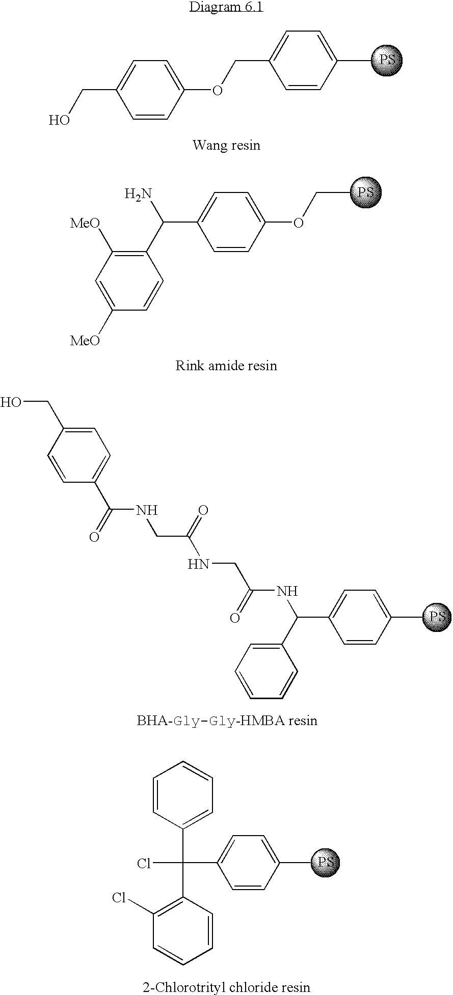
C1=C(CO)C=CC(OCC2=CC=C(C)C=C2)=C1.[PS].C1(C(N)C2=CC=C(OCC)C=C2)=C([MeO])C=C([MeO])C=C1.[PS].C(C1=CC=C(C)C=C1)(C1=CC=CC=C1)NC(CNC(=O)CNC(=O)C1=CC=C(CO)C=C1)=O.[PS].C1(C(C2=CC=CC=C2)(C2=C(Cl)C=CC=C2)Cl)=CC=C(C)C=C1.[PS]
